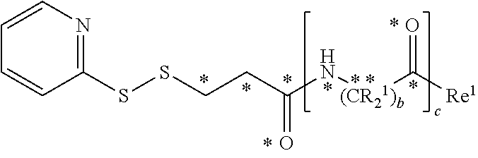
N([(CR21)b]C(=O)[Re1])C(CCSSC1=NC=CC=C1)=O
